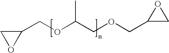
C1OC1COC(COCC1CO1)C
